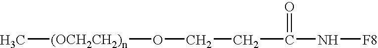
N(C(=O)CCO[(OCH2CH2)n]C)[F8]
